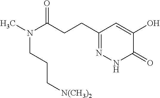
C(CCC1=NNC(=O)C(O)=C1)(=O)N(CCC[N(CH3)2])C
